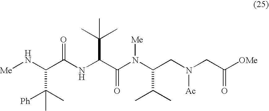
C(NC(C(N(C(CN(CC([OMe])=O)[Ac])C(C)C)[Me])=O)C(C)(C)C)(=O)C(C(C)([Ph])C)N[Me]
